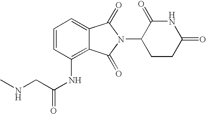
C1=C2C(=C(NC(CNC)=O)C=C1)C(=O)N(C1CCC(=O)NC1=O)C2=O
